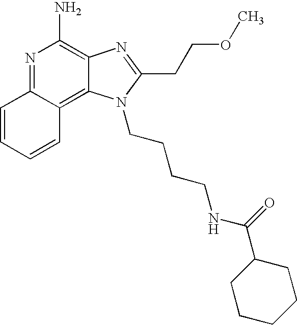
N1=C2C(=C3C(=C1N)N=C(CCOC)N3CCCCNC(=O)C1CCCCC1)C=CC=C2
